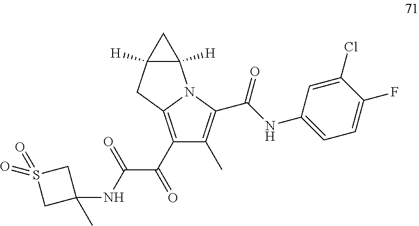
C1(C(C(NC2(C)CS(=O)(=O)C2)=O)=O)=C2N(C(C(NC3=CC=C(F)C(Cl)=C3)=O)=C1C)C1([H])C([H])(C2)C1
